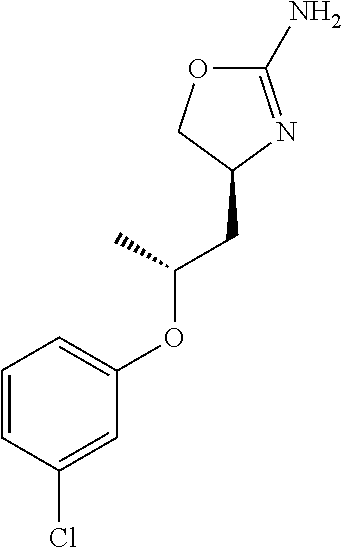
C1=CC(Cl)=CC(OC(CC2N=C(N)OC2)C)=C1
